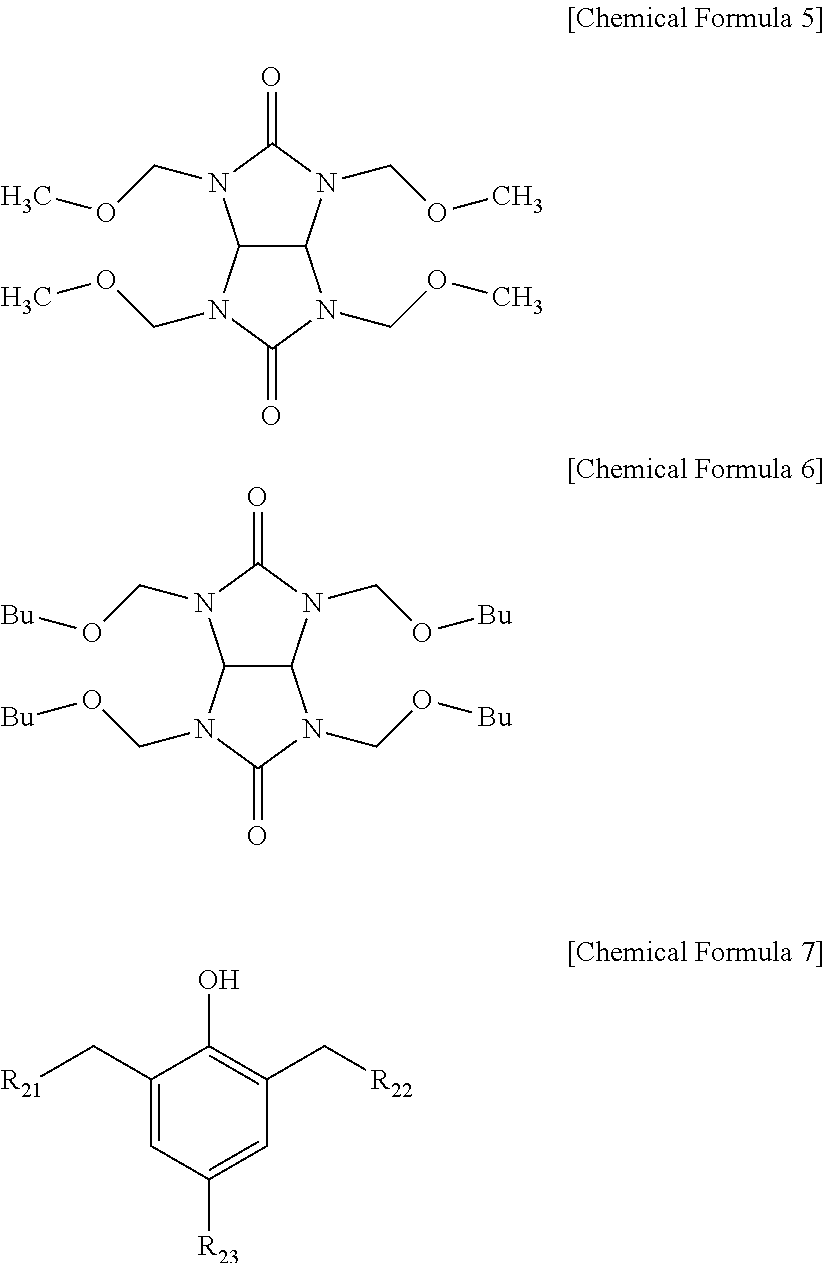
C12C(N(COC)C(=O)N1COC)N(COC)C(=O)N2COC.C12C(N(CO[Bu])C(=O)N1CO[Bu])N(CO[Bu])C(=O)N2CO[Bu].C1(C[R21])=CC([R23])=CC(C[R22])=C1O
